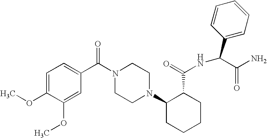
C1(OC)=CC(C(N2CCN(C3CCCCC3C(=O)NC(C3=CC=CC=C3)C(N)=O)CC2)=O)=CC=C1OC
